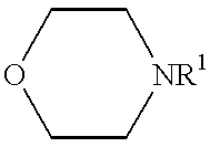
O1CC[NR1]CC1
